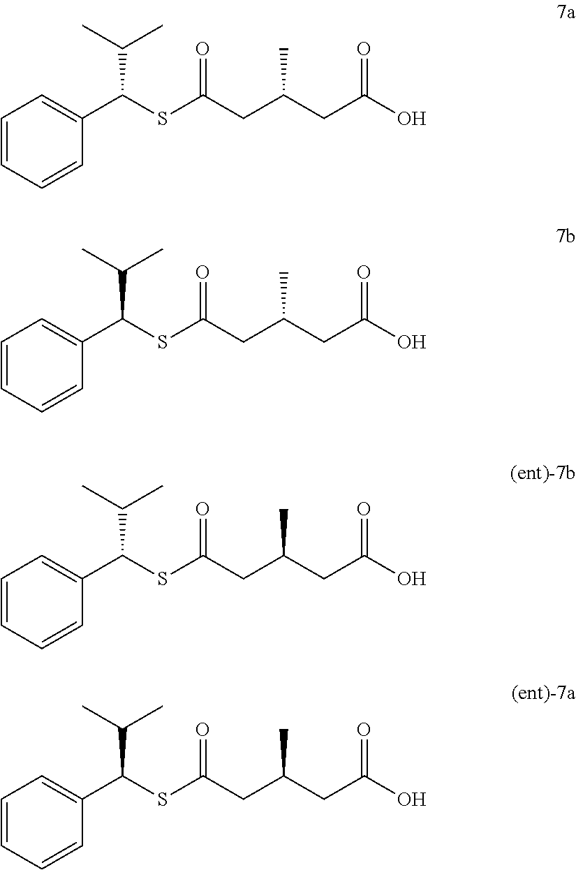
C1=CC=CC(C(SC(CC(CC(O)=O)C)=O)C(C)C)=C1.C1=CC=CC(C(SC(CC(CC(O)=O)C)=O)C(C)C)=C1.C1=CC=CC(C(SC(CC(CC(O)=O)C)=O)C(C)C)=C1.C1=CC=CC(C(SC(CC(CC(O)=O)C)=O)C(C)C)=C1
